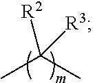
CC(C)([R2])[R3]
